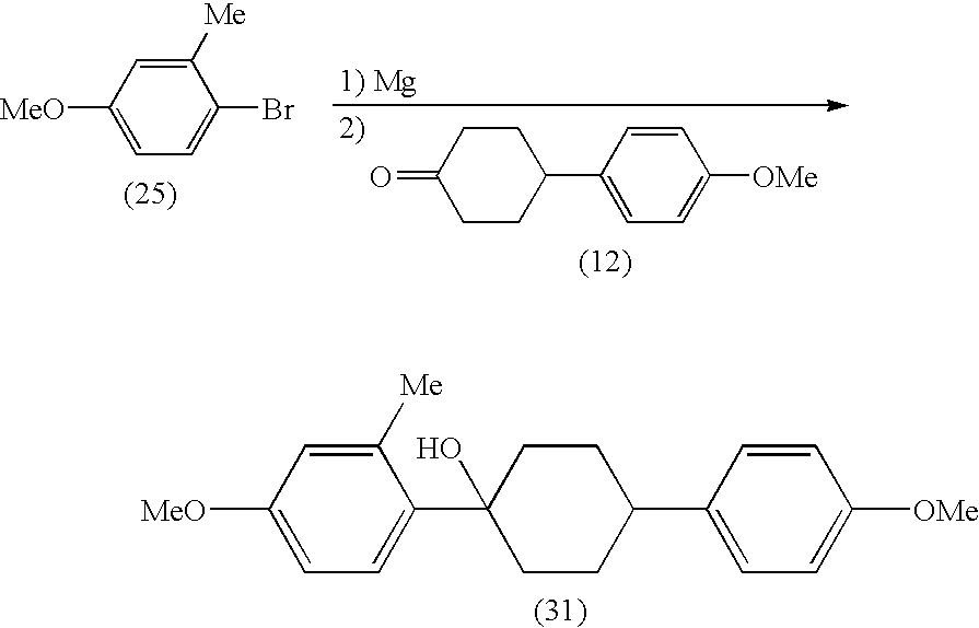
C1=C([MeO])C=C([Me])C(Br)=C1.C1CC(C2=CC=C([OMe])C=C2)CCC1=O.C1=C([MeO])C=C([Me])C(C2(O)CCC(C3=CC=C([OMe])C=C3)CC2)=C1
